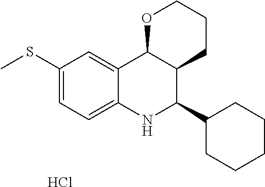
Cl.C12=CC(SC)=CC=C1NC(C1CCCCC1)C1C2OCCC1
